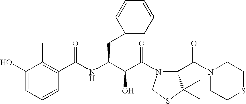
C1(O)=CC=CC(C(NC(C(C(=O)N2C(C(=O)N3CCSCC3)C(C)(C)SC2)O)CC2=CC=CC=C2)=O)=C1C
